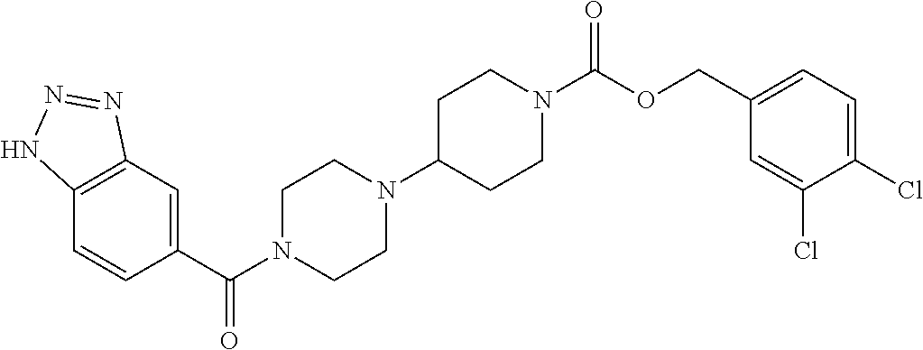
C1(C(N2CCN(C3CCN(C(OCC4=CC=C(Cl)C(Cl)=C4)=O)CC3)CC2)=O)=CC2=C(C=C1)NN=N2
